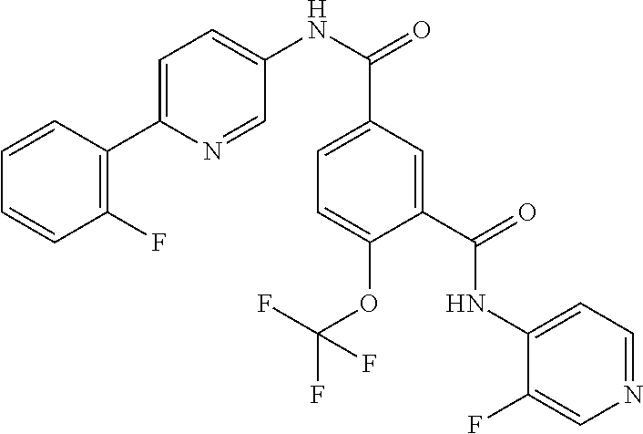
C1=CC=CC(F)=C1C1=CC=C(NC(C2=CC=C(OC(F)(F)F)C(C(=O)NC3=CC=NC=C3F)=C2)=O)C=N1
